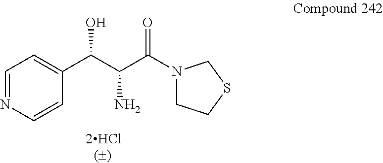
C1=NC=CC(C(C(C(N2CCSC2)=O)N)O)=C1
